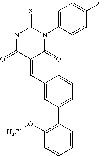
N1C(=O)C(=CC2=CC(C3=C(OC)C=CC=C3)=CC=C2)C(=O)N(C2=CC=C(Cl)C=C2)C1=S
